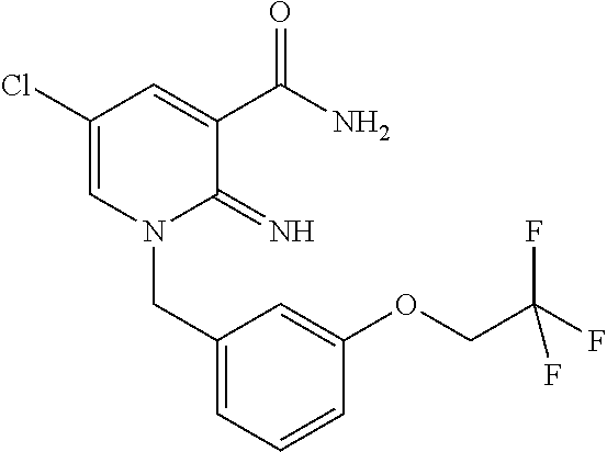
C1(Cl)=CN(CC2=CC=CC(OCC(F)(F)F)=C2)C(=N)C(C(N)=O)=C1
